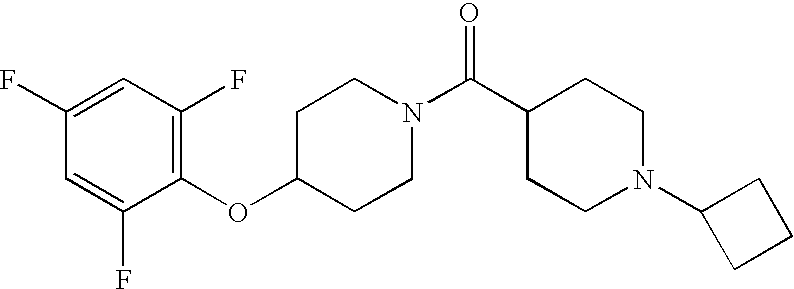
C1(OC2CCN(C(C3CCN(C4CCC4)CC3)=O)CC2)=C(F)C=C(F)C=C1F
